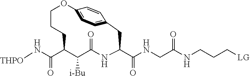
[THPO]NC(C1CCCOC2=CC=C(C=C2)CC(C(=O)NCC(NCCC[LG])=O)NC(=O)C1[i-Bu])=O
